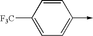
C1([F3C])=CC=C(->C)C=C1
